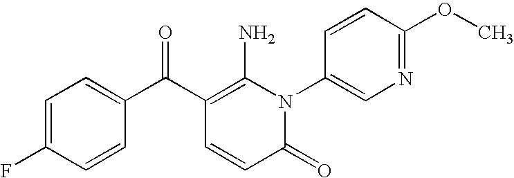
C1=C(F)C=CC(C(C2=C(N)N(C3=CN=C(OC)C=C3)C(=O)C=C2)=O)=C1
